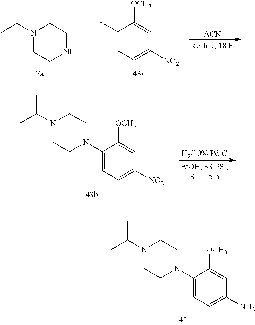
C1CN(C(C)C)CCN1C1=CC=C(N)C=C1[OCH3].C1CNCCN1C(C)C.C1([OCH3])=CC([NO2])=CC=C1F.[ACN].N1(C(C)C)CCN(C2=CC=C([NO2])C=C2[OCH3])CC1.[H2/10% Pd-C]
